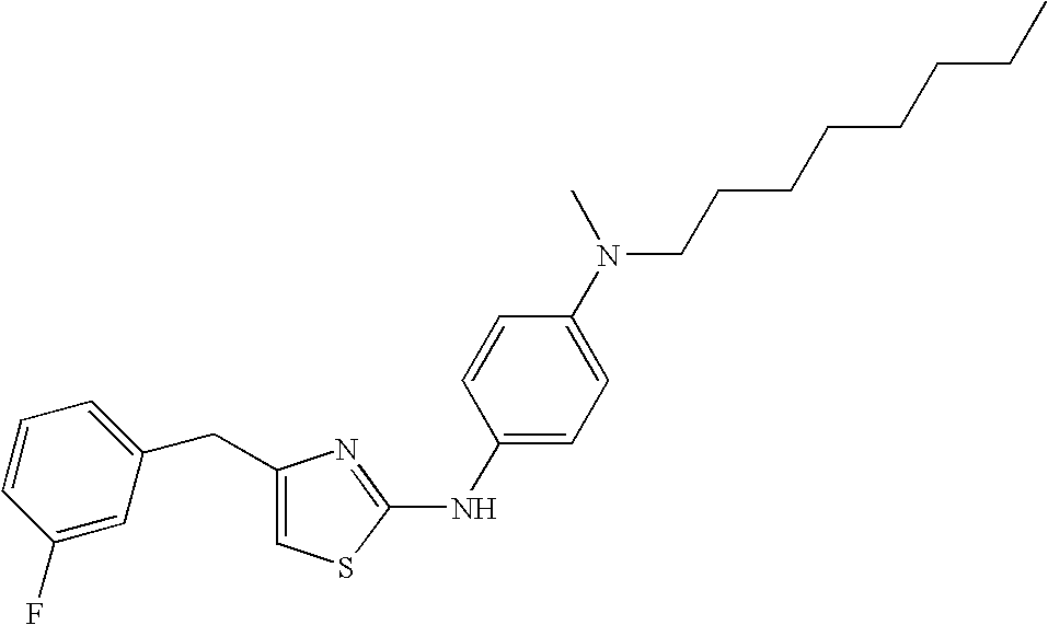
C1=C(CC2=CC=CC(F)=C2)N=C(NC2=CC=C(N(CCCCCCCC)C)C=C2)S1
